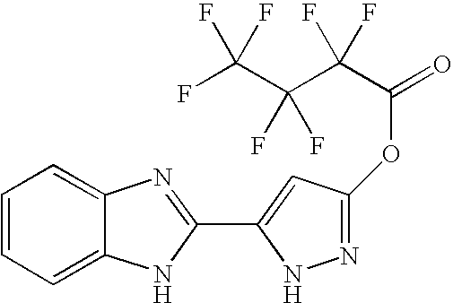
C1=CC=C2C(=C1)N=C(C1=CC(OC(=O)C(C(C(F)(F)F)(F)F)(F)F)=NN1)N2
